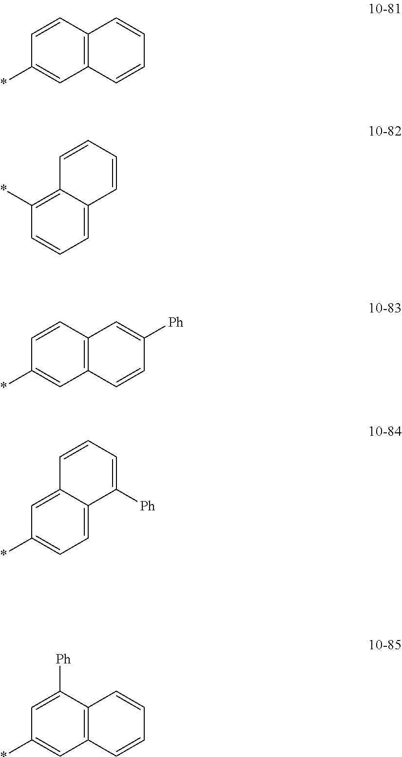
C1=CC2=C(C=C1*)C=CC=C2.C1(*)=C2C(=CC=C1)C=CC=C2.C1=CC2=C(C=C1*)C=CC([Ph])=C2.C1=C2C(=CC=C1*)C([Ph])=CC=C2.C1=C([Ph])C2=C(C=C1*)C=CC=C2
